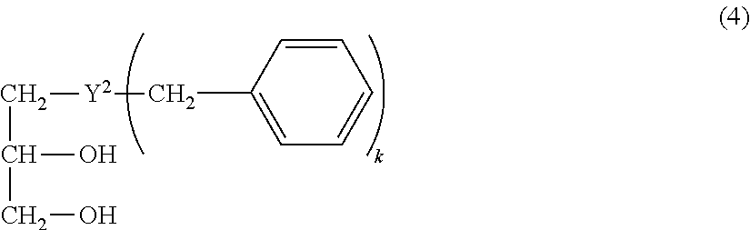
C1=C(C[Y2]CC(O)CO)C=CC=C1
